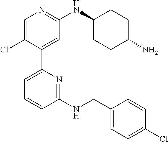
C1=C(Cl)C(C2=CC=CC(NCC3=CC=C(Cl)C=C3)=N2)=CC(NC2CCC(N)CC2)=N1
